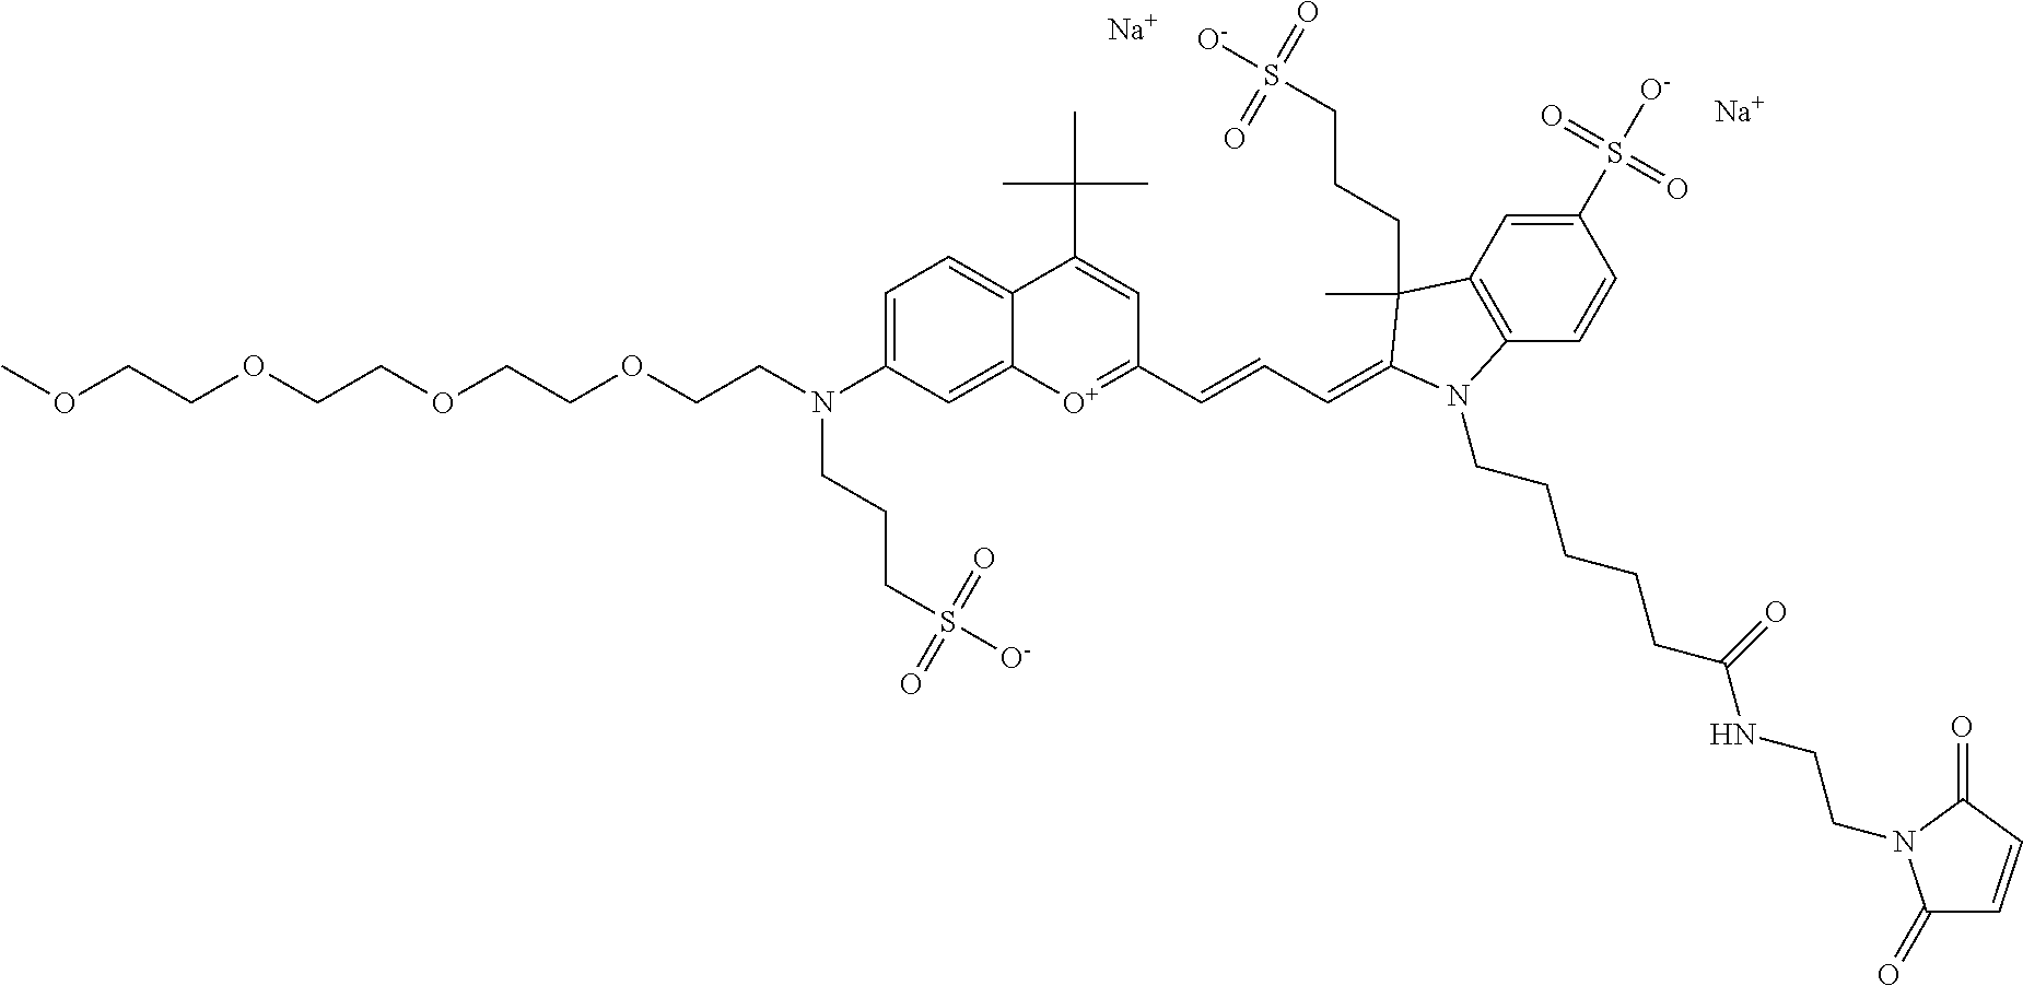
[Na].[Na].C1=C(N(CCOCCOCCOCCOC)CCCS([O-])(=O)=O)C=C2C(=C1)C(C(C)(C)C)=CC(C=CC=C1C(C)(CCCS([O-])(=O)=O)C3=C(C=CC(S([O-])(=O)=O)=C3)N1CCCCCC(NCCN1C(=O)C=CC1=O)=O)=[O+]2
